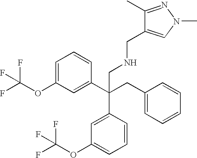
C1=C(OC(F)(F)F)C=C(C(CC2=CC=CC=C2)(C2=CC(OC(F)(F)F)=CC=C2)CNCC2=CN(C)N=C2C)C=C1
